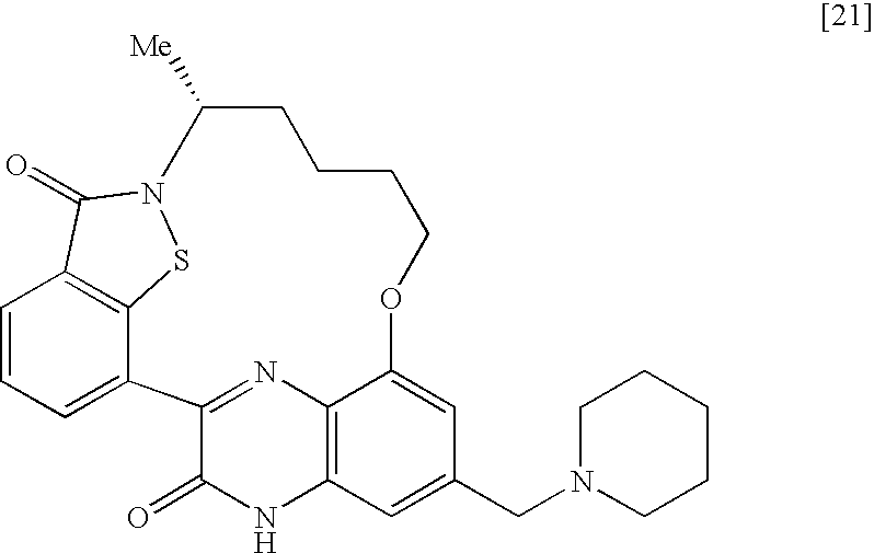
C1=CC=C2C3=C1C(=O)N(S3)C([Me])CCCCOC1=CC(CN3CCCCC3)=CC3=C1N=C2C(=O)N3
